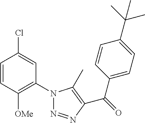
C1=CC([OMe])=C(N2N=NC(C(=O)C3=CC=C(C(C)(C)C)C=C3)=C2C)C=C1Cl
